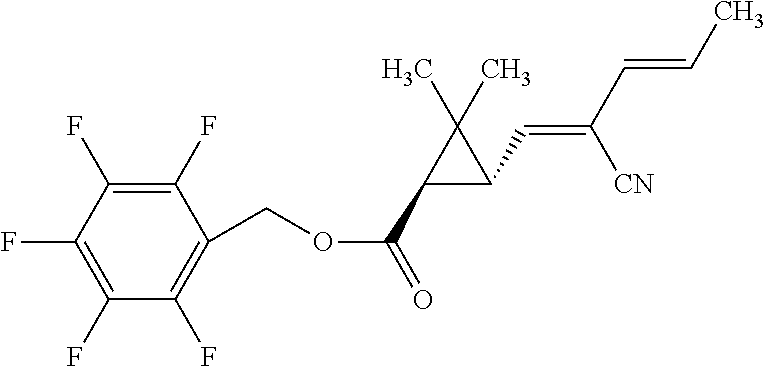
FC1=C(F)C(F)=C(COC(=O)C2C(C=C(C=CC)[CN])C2(C)C)C(F)=C1F
